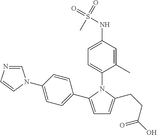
C1=C(NS(=O)(=O)C)C=C(C)C(N2C(C3=CC=C(N4C=NC=C4)C=C3)=CC=C2CCC(O)=O)=C1
